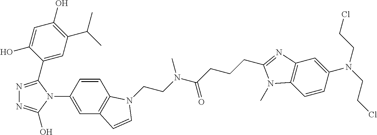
C1=CC(N2C(C3=CC(C(C)C)=C(O)C=C3O)=NN=C2O)=CC2=C1N(CCN(C(CCCC1=NC3=C(C=CC(N(CCCl)CCCl)=C3)N1C)=O)C)C=C2
